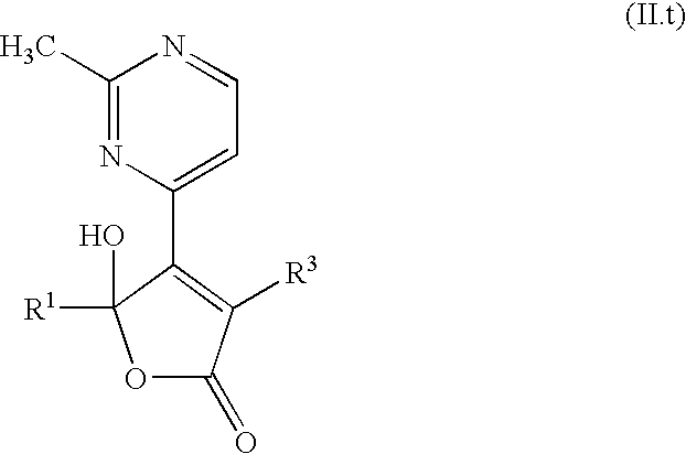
O1C(=O)C([R3])=C(C2=CC=NC(C)=N2)C1(O)[R1]
